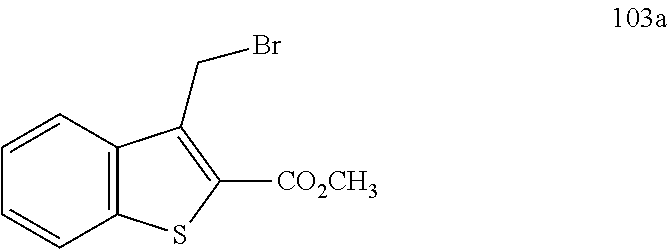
C1=CC2=C(C=C1)C(CBr)=C([CO2CH3])S2
